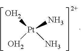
O[Pt](O)(N)N
